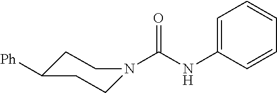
C1C([Ph])CCN(C(NC2=CC=CC=C2)=O)C1
